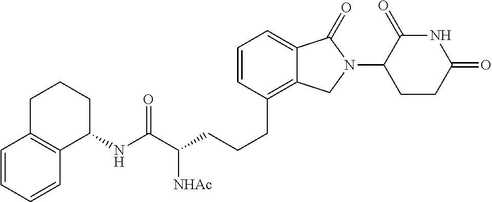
C(CCC1=C2C(=CC=C1)C(=O)N(C1C(=O)NC(=O)CC1)C2)C(C(NC1CCCC2=C1C=CC=C2)=O)[NHAc]
